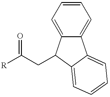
C1=CC=C2C(=C1)C1=CC=CC=C1C2CC([R])=O
